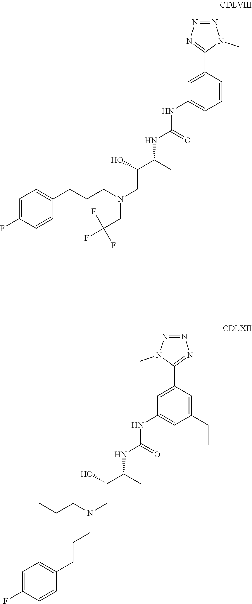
N(CC(C(C)NC(=O)NC1=CC(CC)=CC(C2=NN=NN2C)=C1)O)(CCCC1=CC=C(F)C=C1)CCC.N(CC(C(C)NC(=O)NC1=CC=CC(C2=NN=NN2C)=C1)O)(CCCC1=CC=C(F)C=C1)CC(F)(F)F
